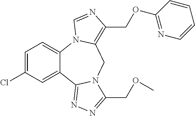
C1=C(Cl)C=C2C(=C1)N1C(=C(COC3=NC=CC=C3)N=C1)CN1C2=NN=C1COC
